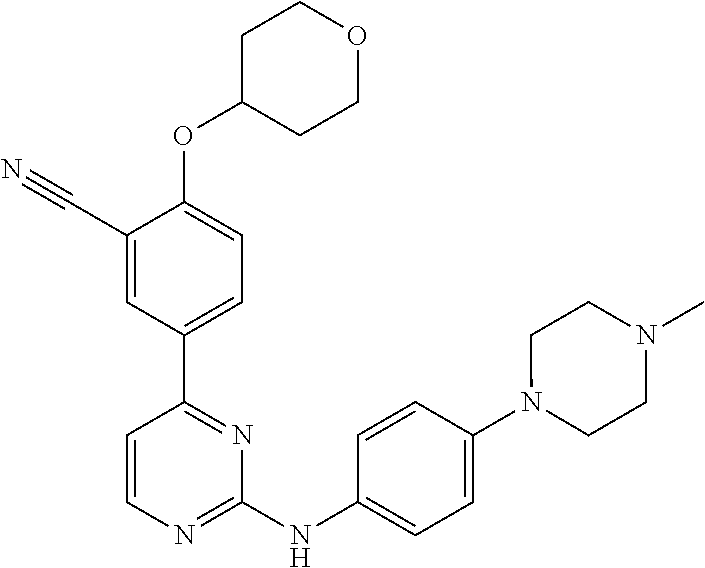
C1=CN=C(NC2=CC=C(N3CCN(C)CC3)C=C2)N=C1C1=CC=C(OC2CCOCC2)C(C#N)=C1
